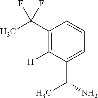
C1(C(C)(F)F)=C([H])C(C(N)C)=CC=C1
